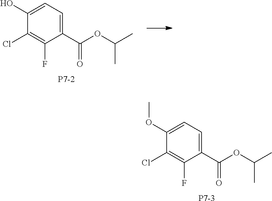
C1(C(OC(C)C)=O)=CC=C(O)C(Cl)=C1F.[P7-2].C1(C(OC(C)C)=O)=CC=C(OC)C(Cl)=C1F.[P7-3]
